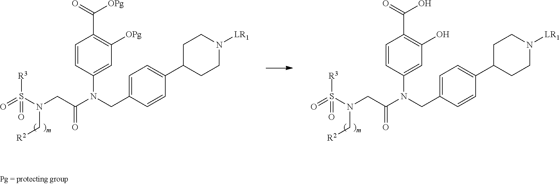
C1=CC(N(C(CN(S(=O)([R3])=O)C[R2])=O)CC2=CC=C(C3CCN([LR1])CC3)C=C2)=CC([OPg])=C1C(=O)[OPg].C1=CC(N(C(CN(S(=O)([R3])=O)C[R2])=O)CC2=CC=C(C3CCN([LR1])CC3)C=C2)=CC(O)=C1C(=O)O
